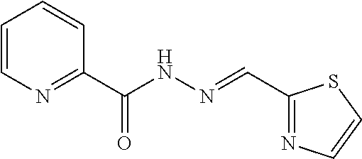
C1=CN=C(C(NN=CC2=NC=CS2)=O)C=C1
